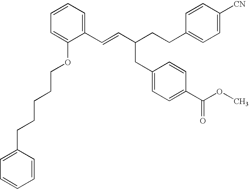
C1(C=CC(CCC2=CC=C([CN])C=C2)CC2=CC=C(C(OC)=O)C=C2)=CC=CC=C1OCCCCCC1=CC=CC=C1
